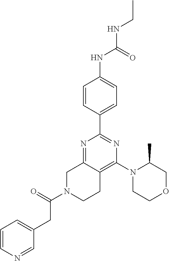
C1=CN=CC(CC(N2CCC3=C(N4CCOCC4C)N=C(C4=CC=C(NC(NCC)=O)C=C4)N=C3C2)=O)=C1
